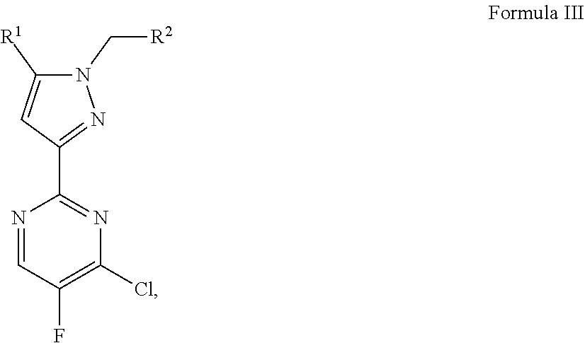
N1(C[R2])C([R1])=CC(C2=NC(Cl)=C(F)C=N2)=N1
